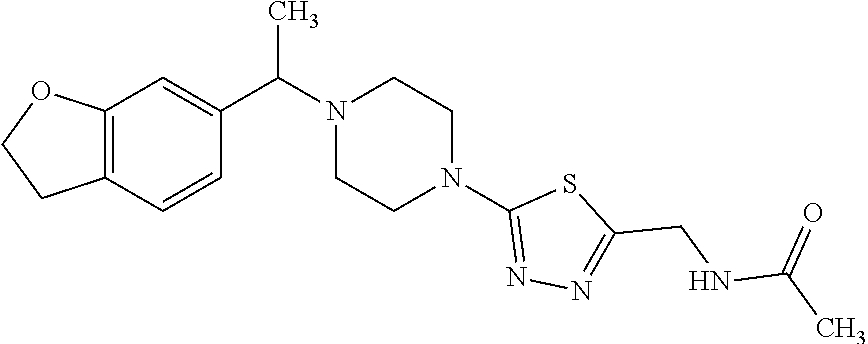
C12=C(C=CC(C(N3CCN(C4=NN=C(CNC(C)=O)S4)CC3)C)=C1)CCO2
